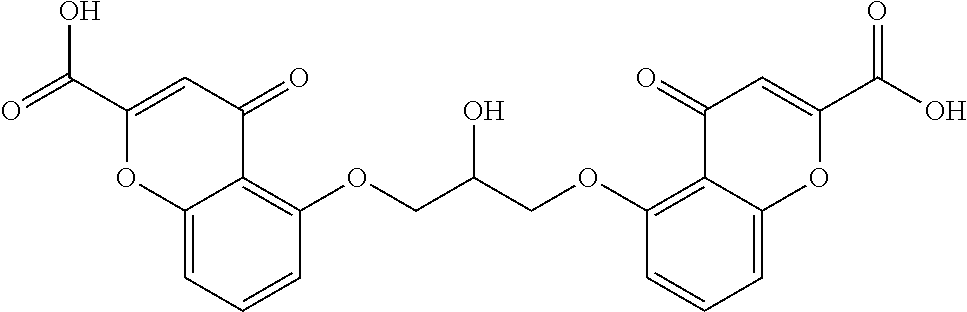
C12=CC=CC(OCC(COC3=C4C(=CC=C3)OC(C(=O)O)=CC4=O)O)=C1C(=O)C=C(C(=O)O)O2
